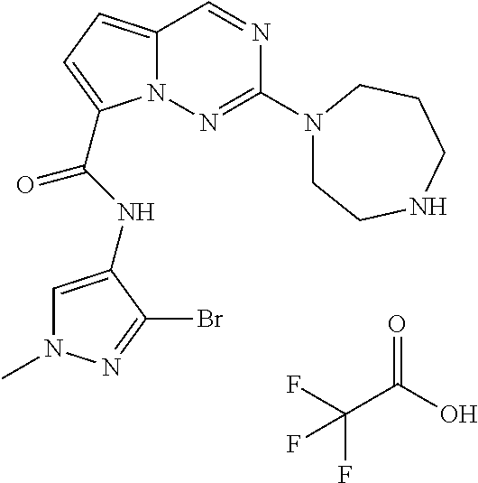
O=C(O)C(F)(F)F.N1=CC2=CC=C(C(NC3=CN(C)N=C3Br)=O)N2N=C1N1CCNCCC1
